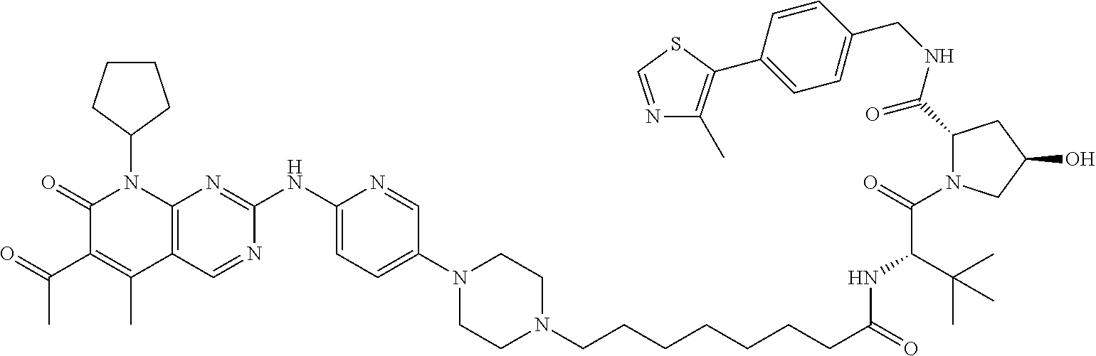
C1(=O)C(C(C)=O)=C(C)C2=C(N1C1CCCC1)N=C(NC1=CC=C(N3CCN(CCCCCCCC(=O)NC(C(N4C(C(NCC5=CC=C(C6=C(C)N=CS6)C=C5)=O)CC(O)C4)=O)C(C)(C)C)CC3)C=N1)N=C2
